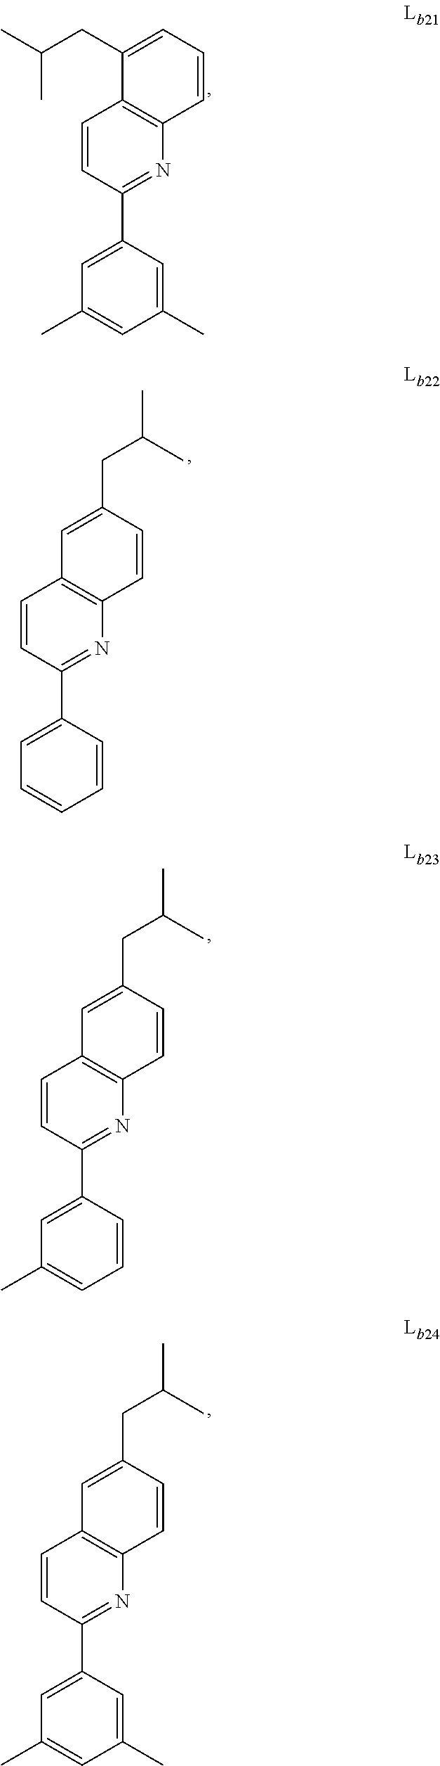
C1=CC(C2=CC(C)=CC(C)=C2)=NC2=C1C(CC(C)C)=CC=C2.C1=CC(C2=CC=CC=C2)=NC2=C1C=C(CC(C)C)C=C2.C1=CC(C2=CC(C)=CC=C2)=NC2=C1C=C(CC(C)C)C=C2.C1=CC(C2=CC(C)=CC(C)=C2)=NC2=C1C=C(CC(C)C)C=C2
